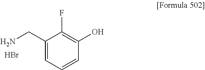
C1(CN)=CC=CC(O)=C1F.Br
